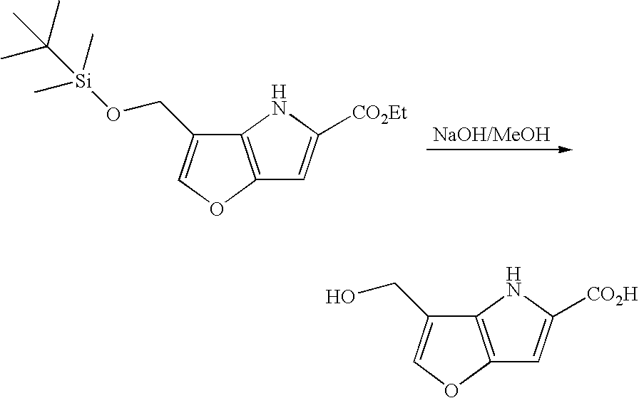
C12=C(OC=C1CO[Si](C)(C)C(C)(C)C)C=C([CO2Et])N2.C12=C(OC=C1CO)C=C([CO2H])N2
